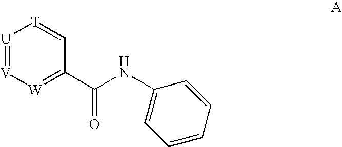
[U]1=[V][W]=C(C(NC2=CC=CC=C2)=O)C=[T]1
